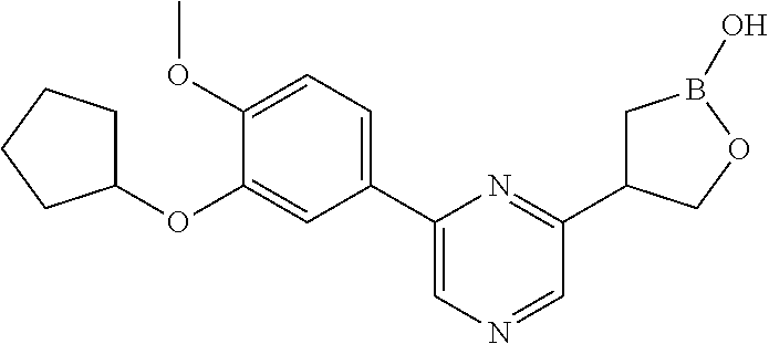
C1(C2=CN=CC(C3CB(O)OC3)=N2)=CC=C(OC)C(OC2CCCC2)=C1
